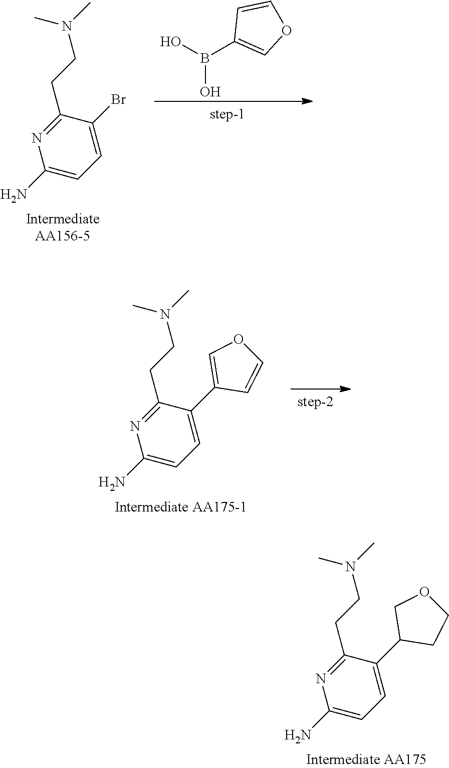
C1(N)=CC=C(Br)C(CCN(C)C)=N1.B(O)(O)C1=COC=C1.C1(N)=CC=C(C2=COC=C2)C(CCN(C)C)=N1.C1(N)=CC=C(C2CCOC2)C(CCN(C)C)=N1
